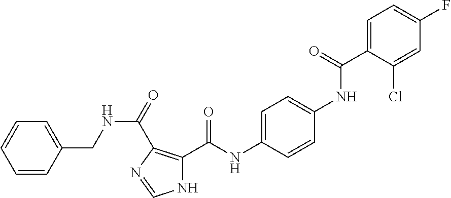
C1=C(C(NC2=CC=C(NC(C3=C(C(=O)NCC4=CC=CC=C4)N=CN3)=O)C=C2)=O)C(Cl)=CC(F)=C1
